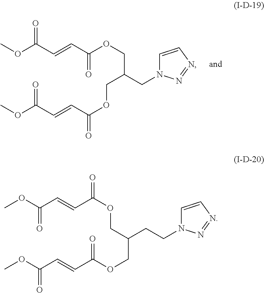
C(C=CC(OCC(CN1C=CN=N1)COC(C=CC(OC)=O)=O)=O)(OC)=O.O(C(C=CC(OCC(COC(C=CC(OC)=O)=O)CCN1C=CN=N1)=O)=O)C
